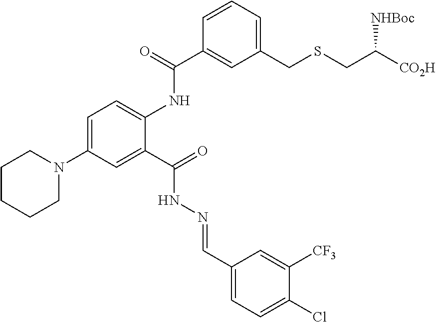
C1=C(N2CCCCC2)C=C(C(=O)NN=CC2=CC=C(Cl)C([CF3])=C2)C(NC(C2=CC(CSCC([CO2H])[NHBoc])=CC=C2)=O)=C1
